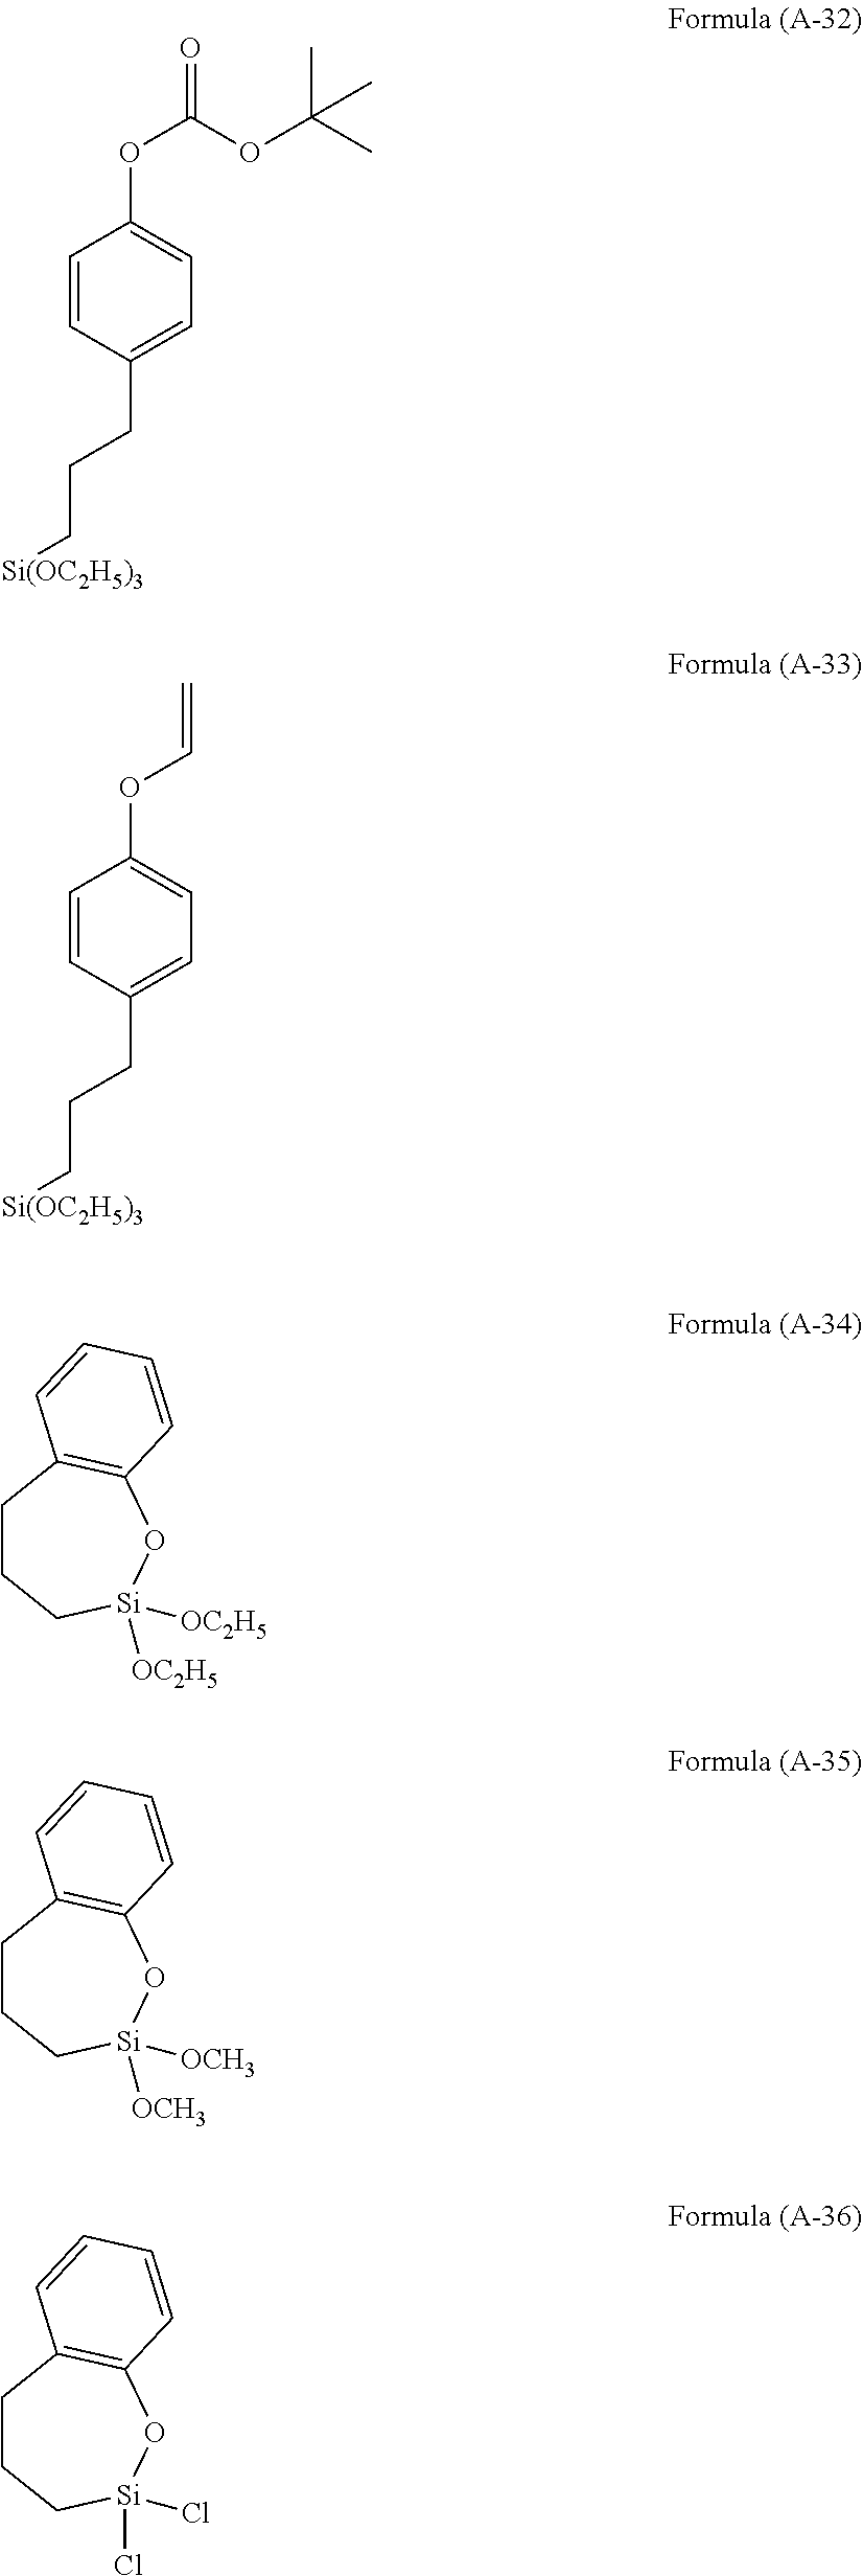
C1=CC(CCC[Si(OC2H5)3])=CC=C1OC(OC(C)(C)C)=O.C1=CC(CCC[Si(OC2H5)3])=CC=C1OC=C.C1CC[Si]([OC2H5])([OC2H5])OC2=C1C=CC=C2.C1CC[Si]([OCH3])([OCH3])OC2=C1C=CC=C2.C1CC[Si](Cl)(Cl)OC2=C1C=CC=C2
